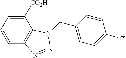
C1([CO2H])=CC=CC2=C1N(CC1=CC=C(Cl)C=C1)N=N2
